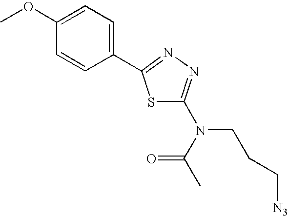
C1(C2=NN=C(N(CCC[N3])C(C)=O)S2)=CC=C(OC)C=C1
